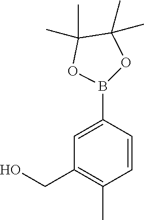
B1(C2=CC(CO)=C(C)C=C2)OC(C)(C)C(C)(C)O1
